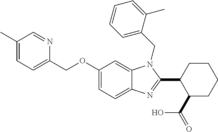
C1(C)=CC=C(COC2=CC=C3C(=C2)N(CC2=CC=CC=C2C)C(C2C(C(=O)O)CCCC2)=N3)N=C1
